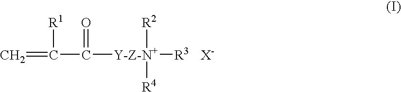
C=C(C(=O)[Y-Z-N+]([R3])([R2])[R4])[R1]
